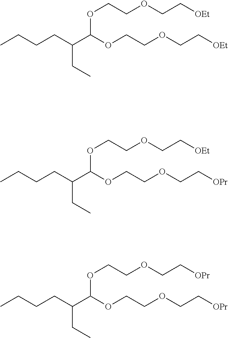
CCCCC(C(OCCOCC[OEt])OCCOCC[OEt])CC.CCCCC(C(OCCOCC[OPr])OCCOCC[OEt])CC.CCCCC(C(OCCOCC[OPr])OCCOCC[OPr])CC
